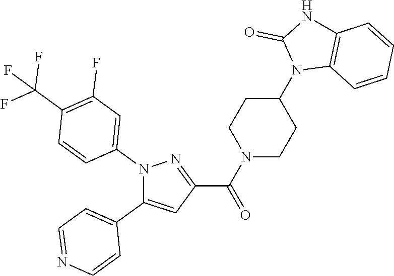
N1(C2=CC(F)=C(C(F)(F)F)C=C2)C(C2=CC=NC=C2)=CC(C(N2CCC(N3C4=C(NC3=O)C=CC=C4)CC2)=O)=N1
